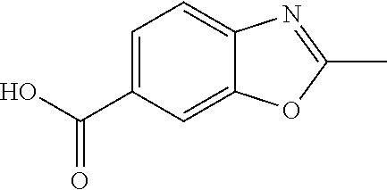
OC(C1=CC=C2C(=C1)OC(C)=N2)=O
